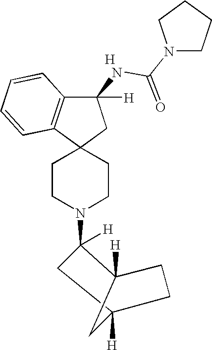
C1CN(C2([H])CC3([H])CCC2([H])C3)CCC12CC(NC(N1CCCC1)=O)([H])C1=C2C=CC=C1.[H]
